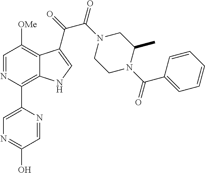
C1=NC(C2=CN=C(O)C=N2)=C2C(=C1[OMe])C(C(=O)C(N1CCN(C(C3=CC=CC=C3)=O)C(C)C1)=O)=CN2
